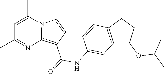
C1=C(C)N2C(=C(C(=O)NC3=CC4=C(C=C3)CCC4OC(C)C)C=C2)N=C1C
